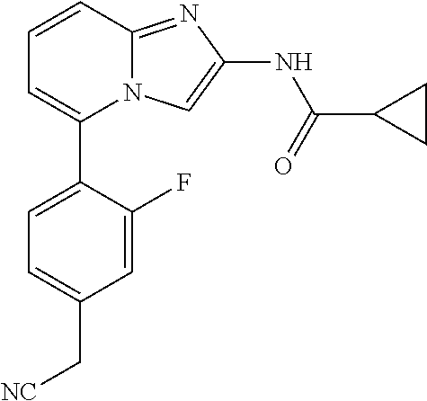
C1=C(F)C(C2=CC=CC3=NC(NC(=O)C4CC4)=CN23)=CC=C1C[NC]
